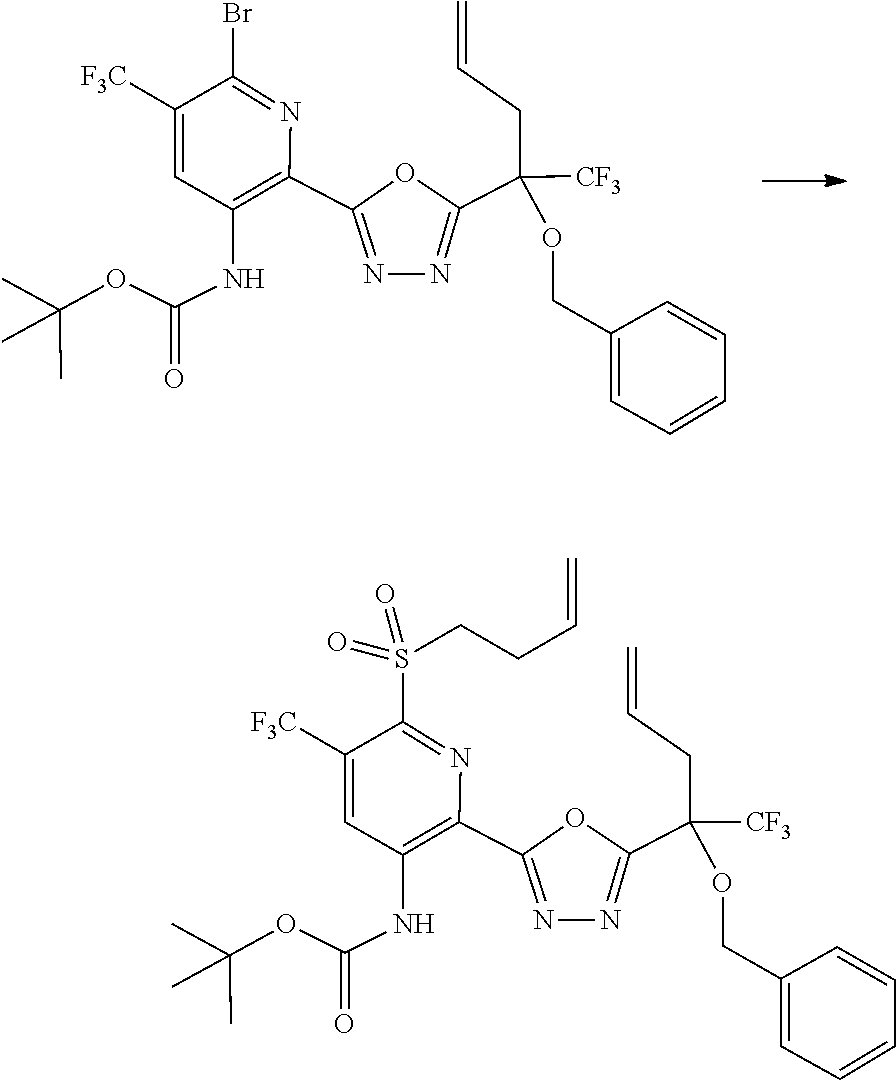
N1=C(C2=C(NC(OC(C)(C)C)=O)C=C([F3C])C(S(CCC=C)(=O)=O)=N2)OC(C(CC=C)(OCC2=CC=CC=C2)[CF3])=N1.N1=C(C2=C(NC(OC(C)(C)C)=O)C=C([F3C])C(Br)=N2)OC(C(CC=C)(OCC2=CC=CC=C2)[CF3])=N1
